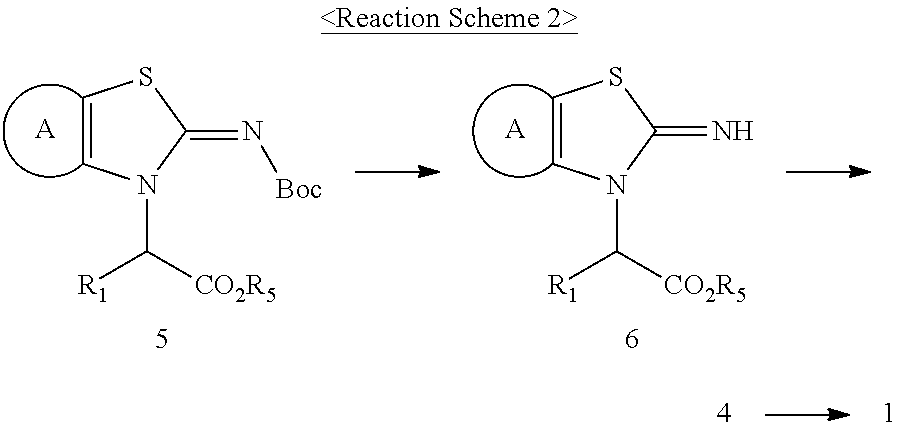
C1=CN(C([CO2R5])[R1])C(=N[Boc])S1.[A].C1=CN(C([CO2R5])[R1])C(=N)S1.[A]
